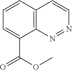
C1=CC2=C(C(C(OC)=O)=C1)N=NC=C2
